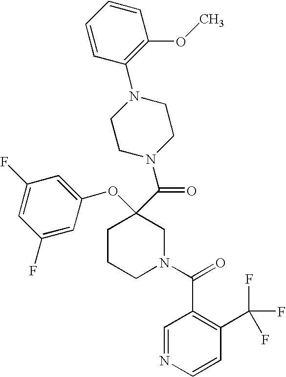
C1CCN(C(=O)C2=C(C(F)(F)F)C=CN=C2)CC1(C(=O)N1CCN(C2=C(OC)C=CC=C2)CC1)OC1=CC(F)=CC(F)=C1
